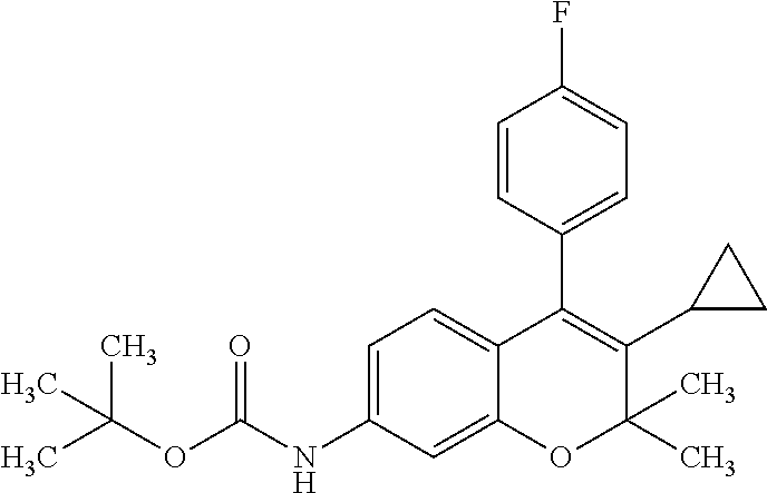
C1=C(NC(OC(C)(C)C)=O)C=C2C(=C1)C(C1=CC=C(F)C=C1)=C(C1CC1)C(C)(C)O2
